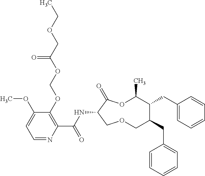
C1(OCOC(COCC)=O)=C(C(NC2C(=O)OC(C)C(CC3=CC=CC=C3)C(CC3=CC=CC=C3)COC2)=O)N=CC=C1OC
